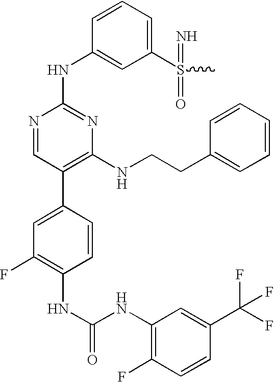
N(C1=C(F)C=CC(C(F)(F)F)=C1)C(NC1=C(F)C=C(C2=C(NCCC3=CC=CC=C3)N=C(NC3=CC(S(=N)(=O)C)=CC=C3)N=C2)C=C1)=O
